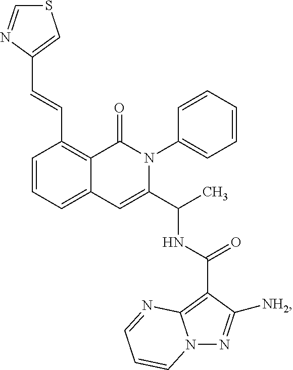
C1=CC=C2C(=C1C=CC1=CSC=N1)C(=O)N(C1=CC=CC=C1)C(C(C)NC(=O)C1=C3N(N=C1[NH2])C=CC=N3)=C2
